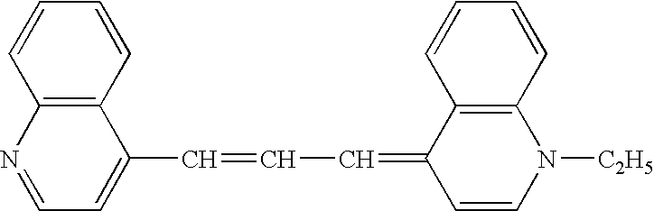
C1=CC2=C(C=C1)C(C=CC=C1C=CN([C2H5])C3=C1C=CC=C3)=CC=N2
